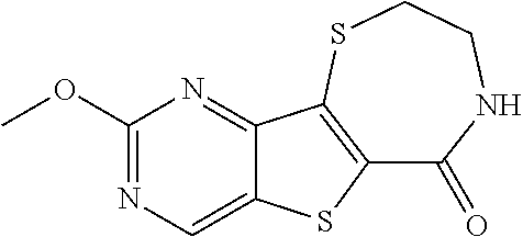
C1(=O)NCCSC2=C1SC1=CN=C(OC)N=C12
